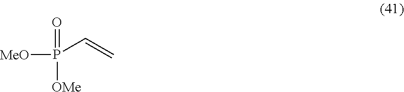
[MeO]P([OMe])(=O)C=C
